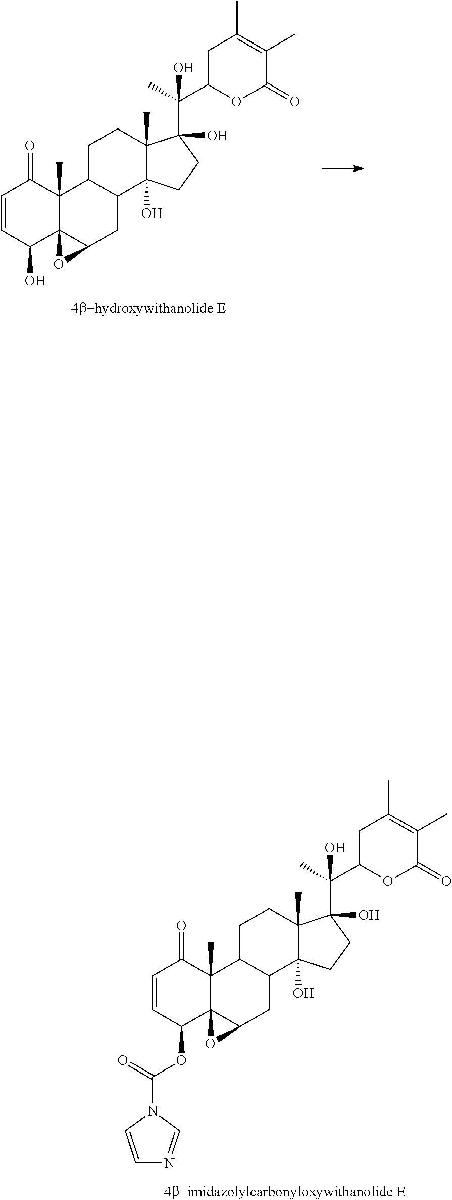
C1=CC(O)C23C(C)(C1=O)C1C(CC2O3)C2(O)C(C)(CC1)C(C(C)(C1OC(=O)C(C)=C(C)C1)O)(O)CC2.C1=CC(OC(=O)N2C=CN=C2)C23C(C)(C1=O)C1C(CC2O3)C2(O)C(C)(CC1)C(C(C)(C1OC(=O)C(C)=C(C)C1)O)(O)CC2
